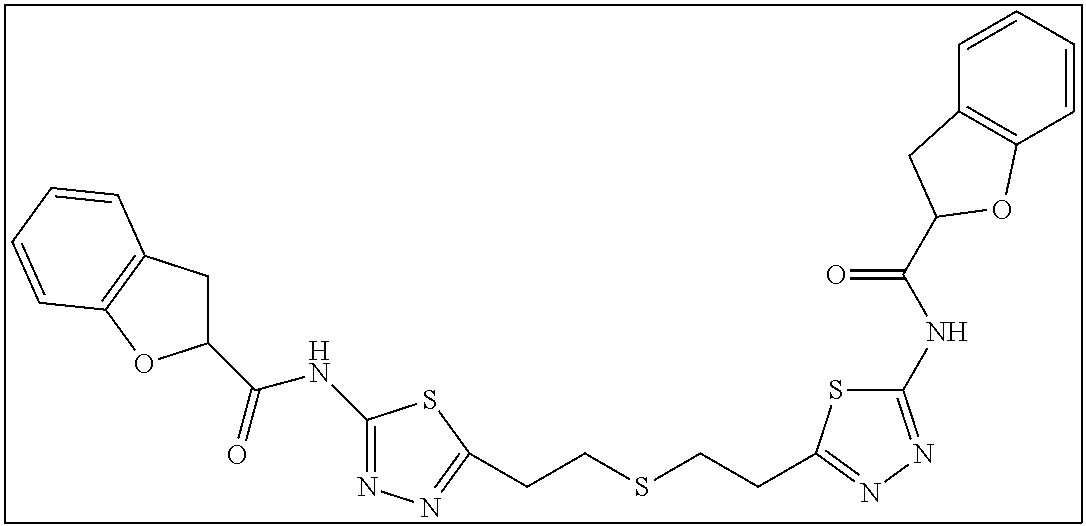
C1(NC(=O)C2CC3=C(O2)C=CC=C3)=NN=C(CCSCCC2=NN=C(NC(=O)C3CC4=C(C=CC=C4)O3)S2)S1
